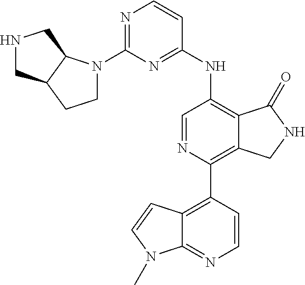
C1(N2CCC3C2CNC3)=NC=CC(NC2=C3C(=C(C4=C5C(=NC=C4)N(C)C=C5)N=C2)CNC3=O)=N1
